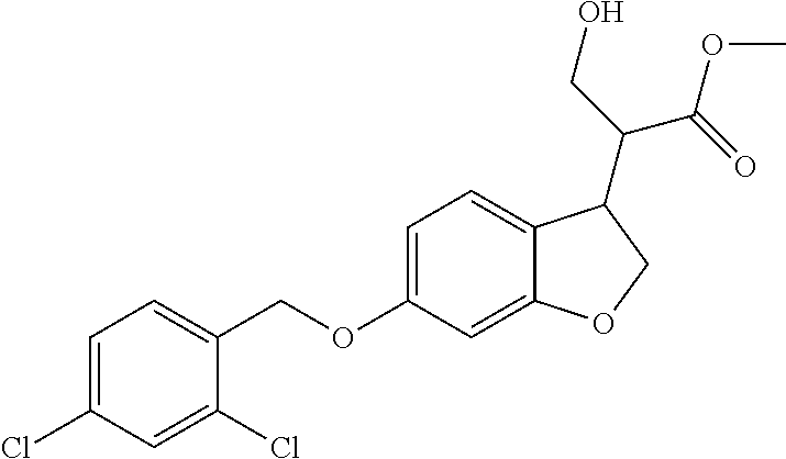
C1=C(Cl)C=C(Cl)C(COC2=CC=C3C(=C2)OCC3C(C(OC)=O)CO)=C1
